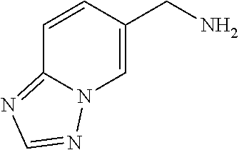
C1=CC(CN)=CN2C1=NC=N2
